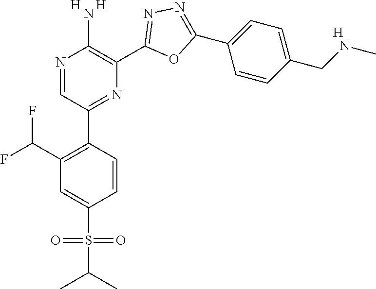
C1(C2=C(C(F)F)C=C(S(C(C)C)(=O)=O)C=C2)=NC(C2=NN=C(C3=CC=C(CNC)C=C3)O2)=C(N)N=C1.[H].[H].[H]
